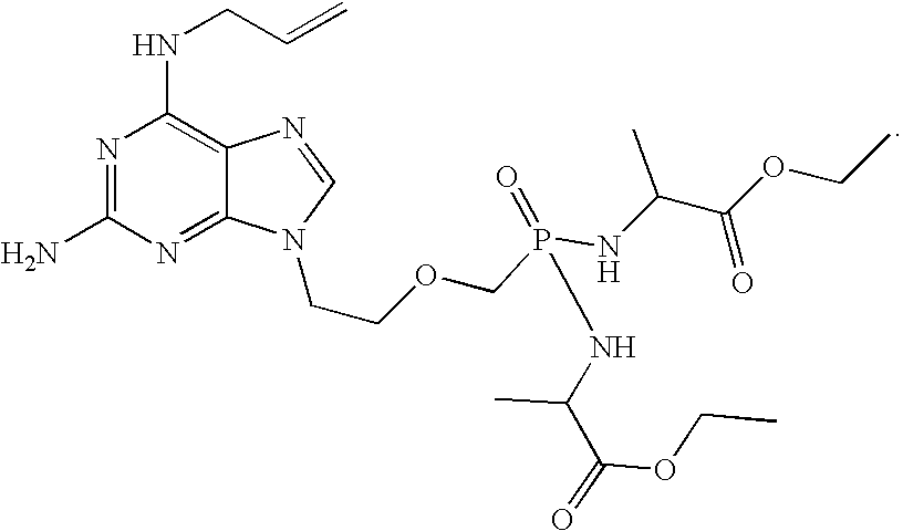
N1=C(N)N=C2C(=C1NCC=C)N=CN2CCOCP(=O)(NC(C(=O)OCC)C)NC(C(=O)OCC)C
